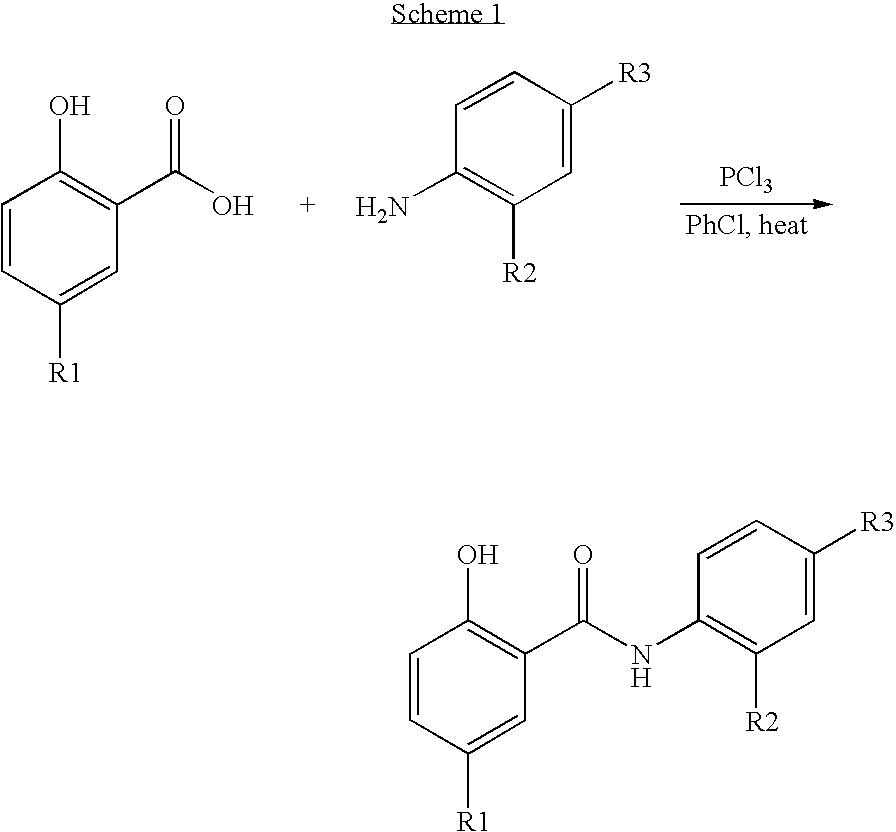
C1=CC([R1])=CC(C(O)=O)=C1O.C1=CC([R3])=CC([R2])=C1N.[PCl3].C1=CC([R1])=CC(C(NC2=C([R2])C=C([R3])C=C2)=O)=C1O
